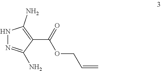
N1N=C(N)C(C(=O)OCC=C)=C1N
